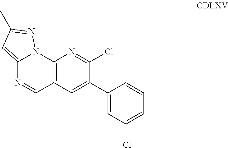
C12=C(C=C(C3=CC(Cl)=CC=C3)C(Cl)=N1)C=NC1=CC(C)=NN21
